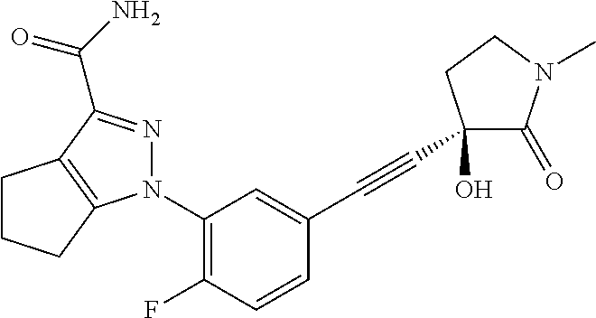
C1(N2N=C(C(=O)N)C3=C2CCC3)=C(F)C=CC(C#CC2(O)C(=O)N(C)CC2)=C1
